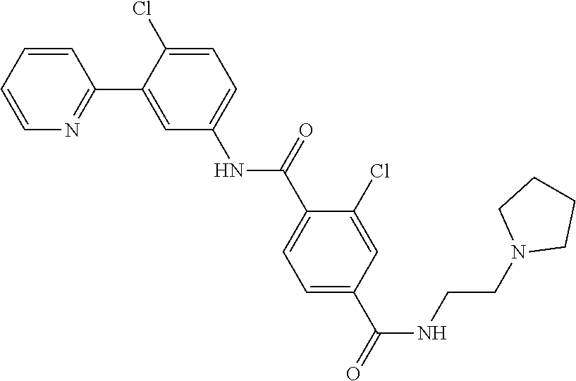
C1=CC=CN=C1C1=CC(NC(C2=CC=C(C(NCCN3CCCC3)=O)C=C2Cl)=O)=CC=C1Cl
